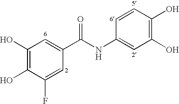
C1(O)=C(O)C(F)=CC(C(NC2=CC(O)=C(O)C=C2)=O)=C1
